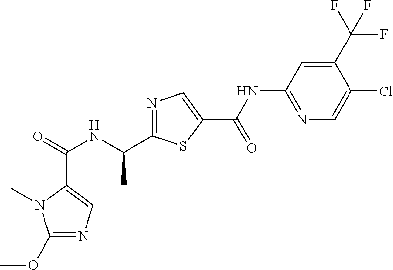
C(=O)(NC(C1=NC=C(C(NC2=NC=C(Cl)C(C(F)(F)F)=C2)=O)S1)C)C1=CN=C(OC)N1C
